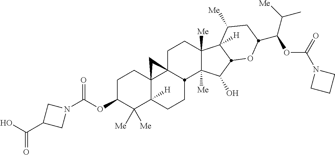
C1C23C4(C([H])(CCC2C2([Me])C([Me])(C1)C1([H])C([Me])CC(C(OC(N5CCC5)=O)C(C)[Me])OC1C2O)C([Me])([Me])C(OC(=O)N1CC(C(O)=O)C1)CC4)C3
